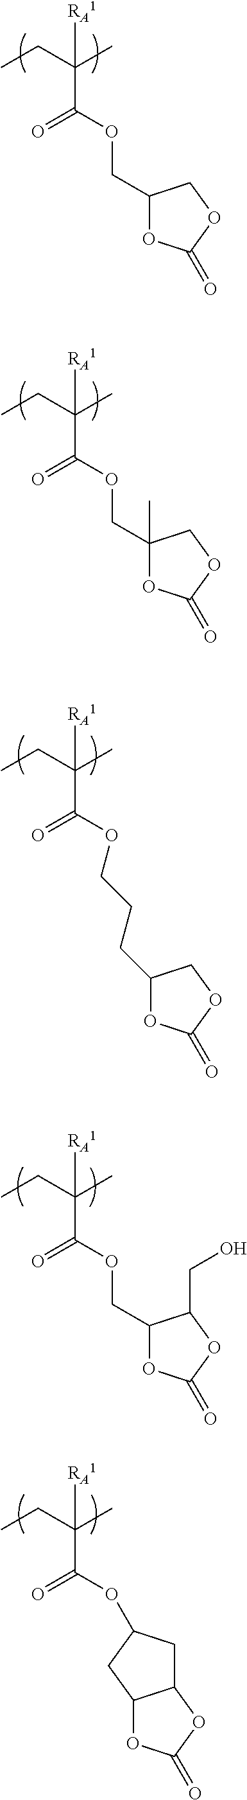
CCC(C)([RA1])C(=O)OCC1OC(=O)OC1.CCC(C)([RA1])C(=O)OCC1(C)OC(=O)OC1.CCC(C)([RA1])C(=O)OCCCC1OC(=O)OC1.CCC(C)([RA1])C(=O)OCC1OC(=O)OC1CO.CCC(C)([RA1])C(=O)OC1CC2C(C1)OC(=O)O2
